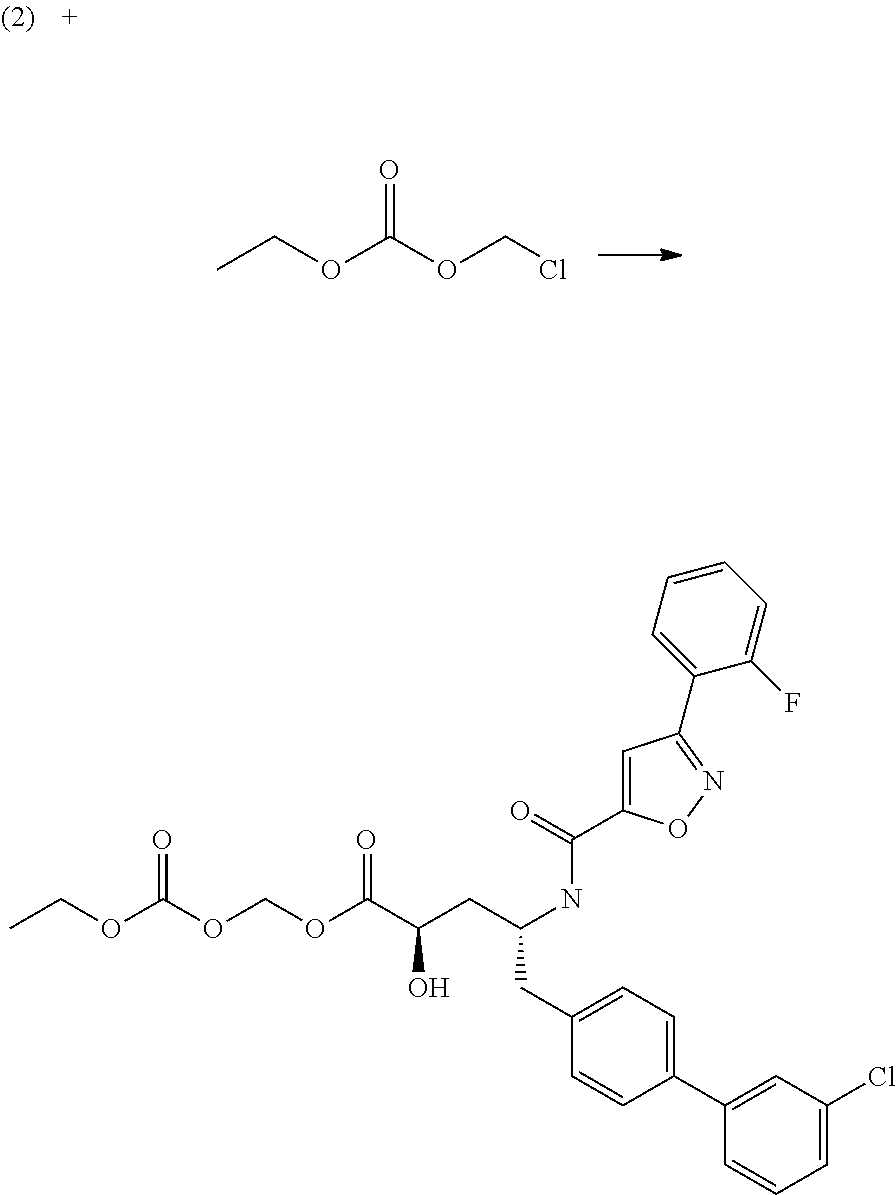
ClCOC(OCC)=O.C1=C(C(NC(CC(O)C(=O)OCOC(OCC)=O)CC2=CC=C(C3=CC(Cl)=CC=C3)C=C2)=O)ON=C1C1=CC=CC=C1F
